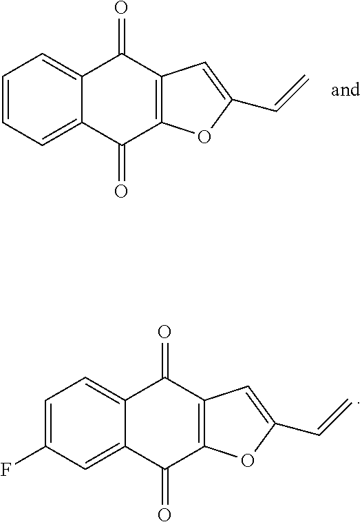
C1=CC=C2C(=C1)C(=O)C1=C(C2=O)OC(C=C)=C1.C1=C(F)C=C2C(=C1)C(=O)C1=C(C2=O)OC(C=C)=C1
